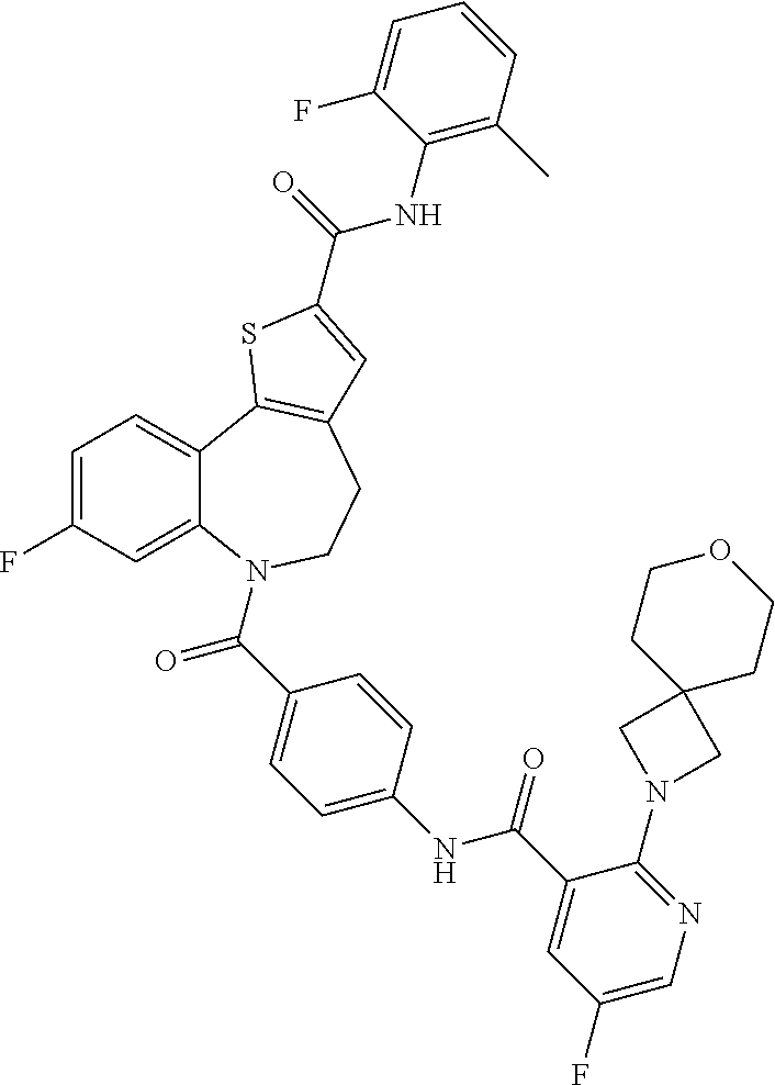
C1=C(F)C=C2C(=C1)C1=C(CCN2C(C2=CC=C(NC(C3=CC(F)=CN=C3N3CC4(C3)CCOCC4)=O)C=C2)=O)C=C(C(=O)NC2=C(C)C=CC=C2F)S1
